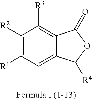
C1([R2])=C([R1])C=C2C(=C1[R3])C(=O)OC2[R4]
